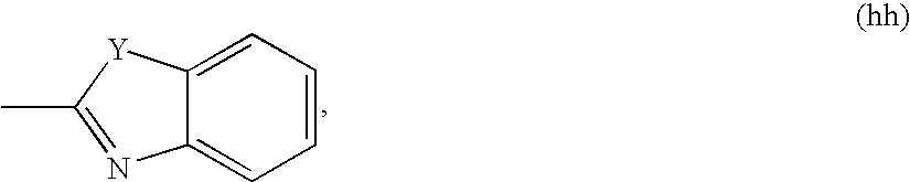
C1=CC=C2C(=C1)N=C(C)[Y]2
